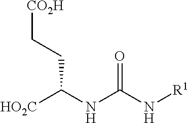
[CO2H]CCC(NC(N[R1])=O)[HO2C]
